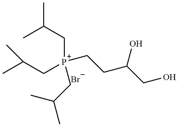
C([P+](CC(C)C)(CC(C)C)CCC(CO)O)C(C)C.[Br-]
